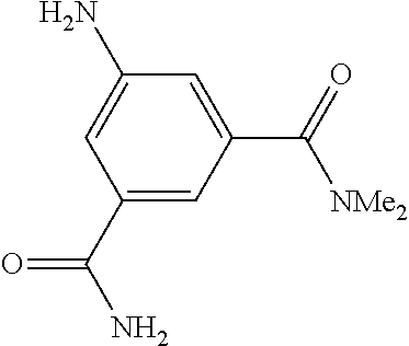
C1(C(N)=O)=CC(C(=O)[NMe2])=CC(N)=C1
